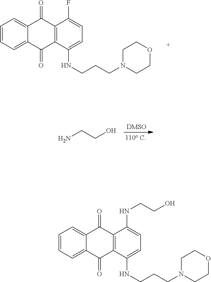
NCCO.C12=CC=CC=C1C(=O)C1=C(C2=O)C(NCCCN2CCOCC2)=CC=C1F.C12=CC=CC=C1C(=O)C1=C(C2=O)C(NCCCN2CCOCC2)=CC=C1NCCO
